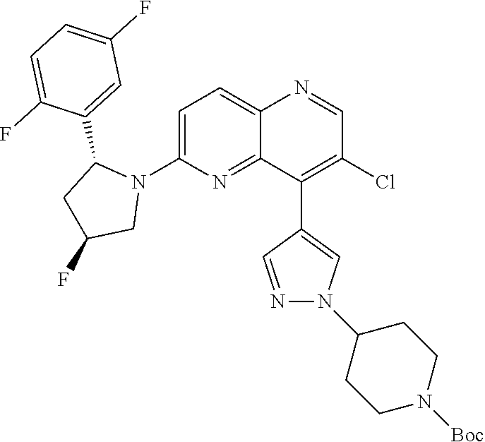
C1=C(C2CC(F)CN2C2=CC=C3C(=N2)C(C2=CN(C4CCN([Boc])CC4)N=C2)=C(Cl)C=N3)C(F)=CC=C1F
